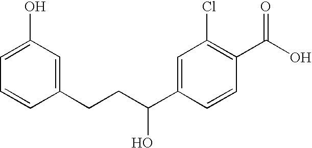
C1(O)=CC=CC(CCC(C2=CC(Cl)=C(C(O)=O)C=C2)O)=C1
